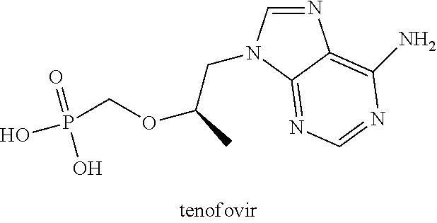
N1=CN(CC(OCP(O)(=O)O)C)C2=NC=NC(N)=C12
